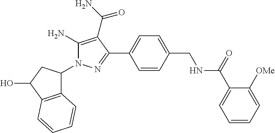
C12=C(C(O)CC1N1C(N)=C(C(N)=O)C(C3=CC=C(CNC(C4=CC=CC=C4[OMe])=O)C=C3)=N1)C=CC=C2
